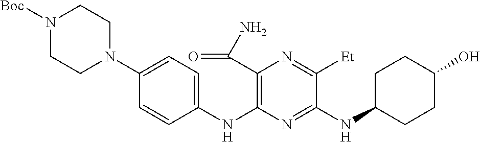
C1(NC2=C(C(N)=O)N=C([Et])C(NC3CCC(O)CC3)=N2)=CC=C(N2CCN([Boc])CC2)C=C1
